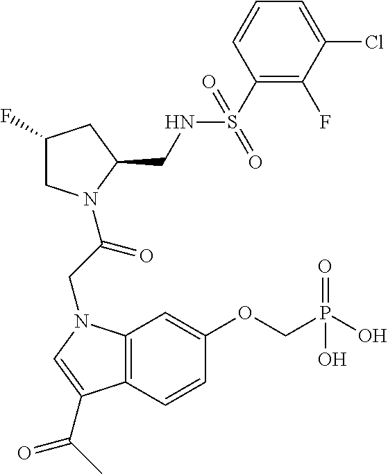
O=S(NCC1N(C(CN2C3=C(C=CC(OCP(O)(=O)O)=C3)C(C(C)=O)=C2)=O)CC(F)C1)(C1=C(F)C(Cl)=CC=C1)=O
